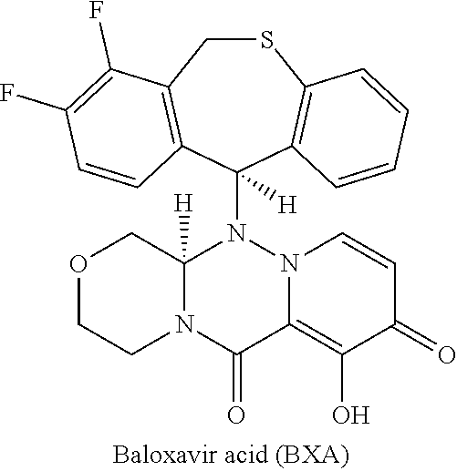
C1SC2=C(C(N3C4([H])N(C(=O)C5=C(O)C(=O)C=CN35)CCOC4)([H])C3=C1C(F)=C(F)C=C3)C=CC=C2
